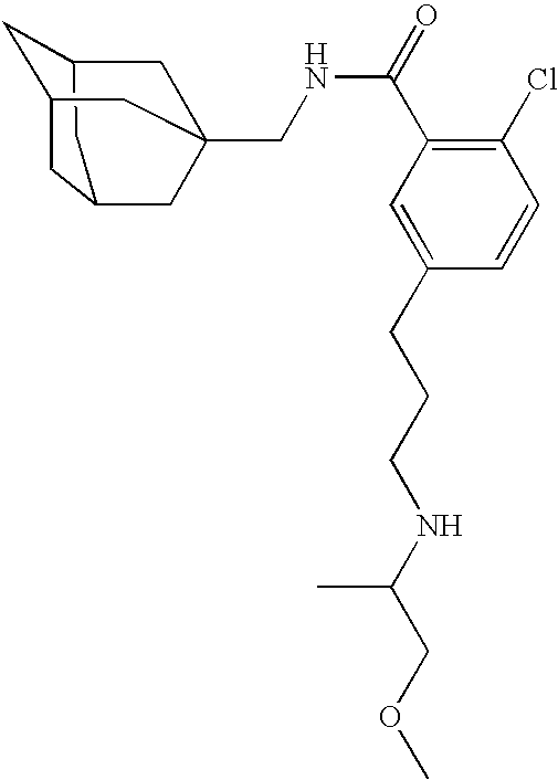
C1C2CC3CC1CC(CNC(C1=C(Cl)C=CC(CCCNC(COC)C)=C1)=O)(C2)C3
